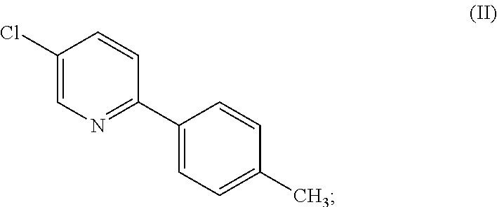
C1(Cl)=CN=C(C2=CC=C(C)C=C2)C=C1
